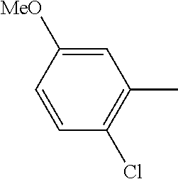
C1=CC([MeO])=CC(C)=C1Cl
